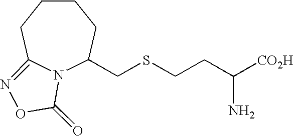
C1CCC2=NOC(=O)N2C(CSCCC(N)[CO2H])C1
